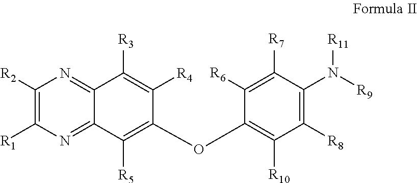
C1([R2])=C([R1])N=C2C(=N1)C([R3])=C([R4])C(OC1=C([R10])C([R8])=C(N([R11])[R9])C([R7])=C1[R6])=C2[R5]
